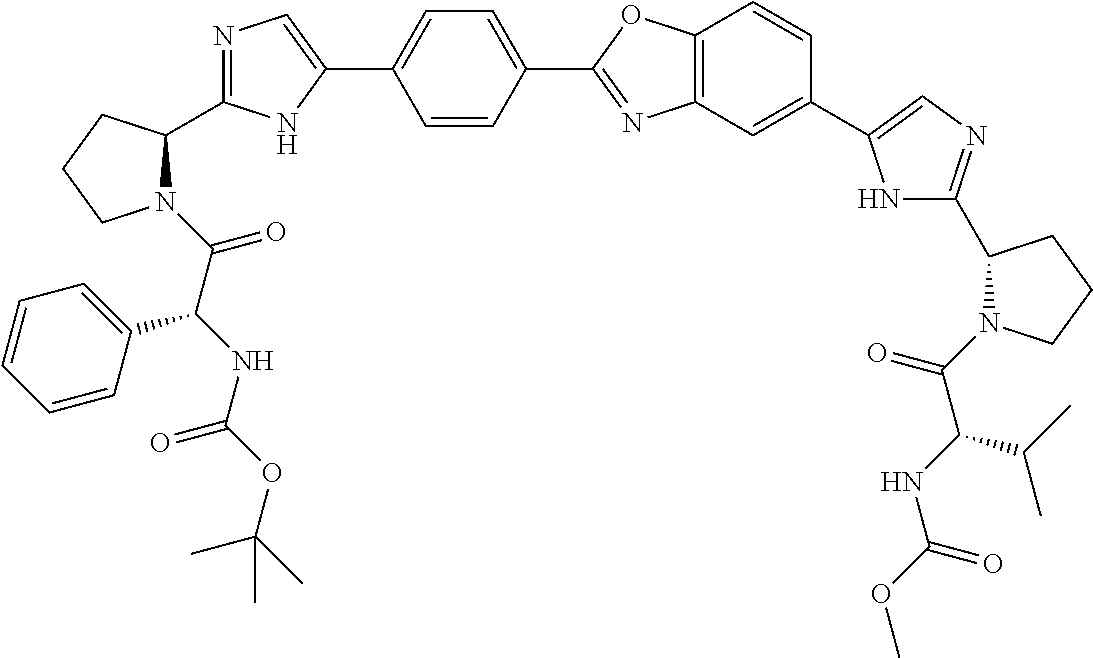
COC(=O)NC(C(=O)N1CCCC1C1=NC=C(C2=CC3=C(OC(C4=CC=C(C5=CN=C(C6N(C(C(NC(OC(C)(C)C)=O)C7=CC=CC=C7)=O)CCC6)N5)C=C4)=N3)C=C2)N1)C(C)C
